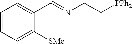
C1=CC=C([SMe])C(C=NCC[PPh2])=C1
